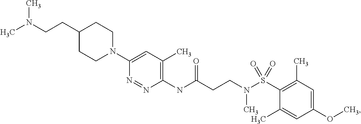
C1(NC(CCN(S(C2=C(C)C=C(OC)C=C2C)(=O)=O)C)=O)=C(C)C=C(N2CCC(CCN(C)C)CC2)N=N1
